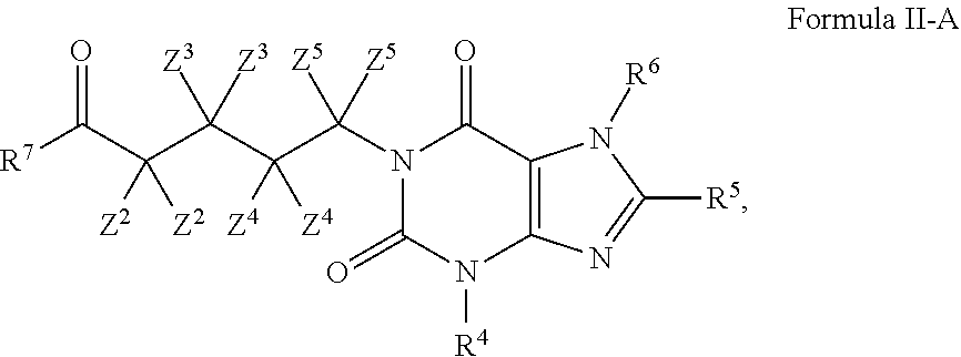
[R7]C(C(C(C(C(N1C(=O)N([R4])C2=C(C1=O)N([R6])C([R5])=N2)([Z5])[Z5])([Z4])[Z4])([Z3])[Z3])([Z2])[Z2])=O
